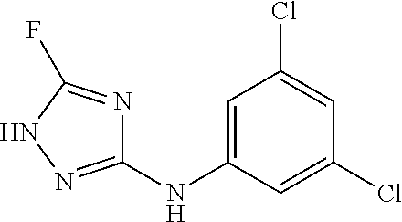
C1(NC2=CC(Cl)=CC(Cl)=C2)=NNC(F)=N1
